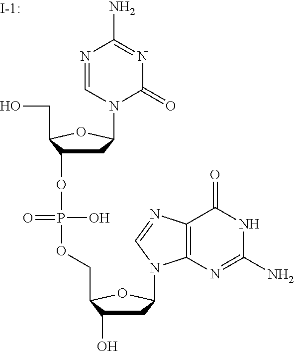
C1C(OP(OCC2C(O)CC(N3C4=C(N=C3)C(=O)NC(N)=N4)O2)(O)=O)C(CO)OC1N1C(=O)N=C(N)N=C1
